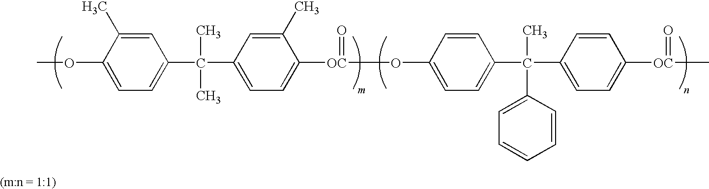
C1(C(C2=CC=C([OC](OC3=CC=C(C(C4=CC=C([OC](C)=O)C=C4)(C)C4=CC=CC=C4)C=C3)=O)C(C)=C2)(C)C)=CC=C(OC)C(C)=C1
